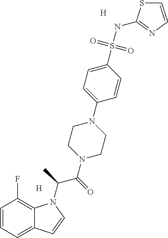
[H].[H].C1=CC=C2C(=C1F)N(C(C(N1CCN(C3=CC=C(S(NC4=NC=CS4)(=O)=O)C=C3)CC1)=O)C)C=C2
